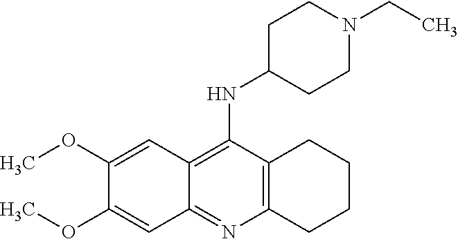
C1(OC)=CC2=C(NC3CCN(CC)CC3)C3=C(N=C2C=C1OC)CCCC3
